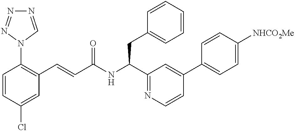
C1=CC(Cl)=CC(C=CC(NC(CC2=CC=CC=C2)C2=NC=CC(C3=CC=C([NHCO2Me])C=C3)=C2)=O)=C1N1C=NN=N1
